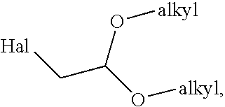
[Hal]CC(O[alkyl])O[alkyl]
